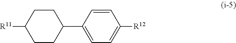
[R11]C1CCC(C2=CC=C([R12])C=C2)CC1
